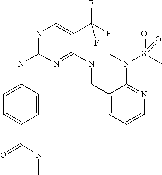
N1=C(NC2=CC=C(C(NC)=O)C=C2)N=C(NCC2=CC=CN=C2N(C)S(=O)(C)=O)C(C(F)(F)F)=C1
